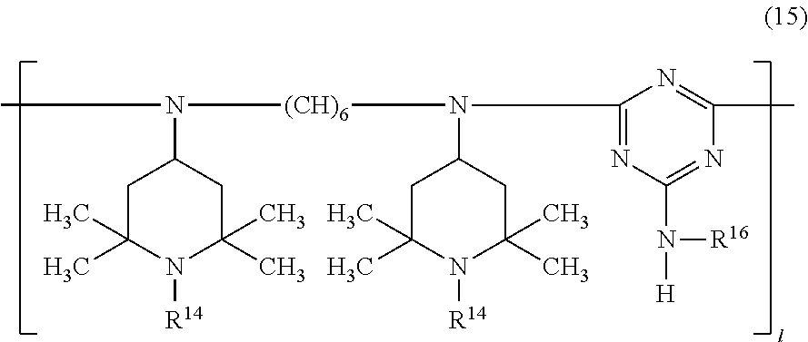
N(C1CC(C)(C)N([R14])C(C)(C)C1)(C)[(CH)6]N(C1CC(C)(C)N([R14])C(C)(C)C1)C1=NC(N([H])[R16])=NC(C)=N1
